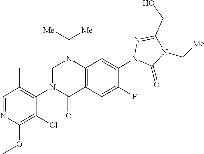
N1(C2=CC3=C(C(=O)N(C4=C(C)C=NC(OC)=C4Cl)CN3C([Me])[Me])C=C2F)N=C(CO)N(C[Me])C1=O
